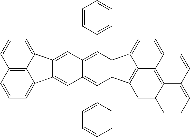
C12=C3C(=CC=C1)C1=CC4=C(C5=CC=CC=C5)C5=C(C6=CC=C7C8=C9C(=CC5=C86)C=CC=C9C=C7)C(C5=CC=CC=C5)=C4C=C1C3=CC=C2
